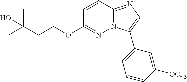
C(CCOC1=NN2C(=NC=C2C2=CC=CC([OCF3])=C2)C=C1)(C)(C)O
